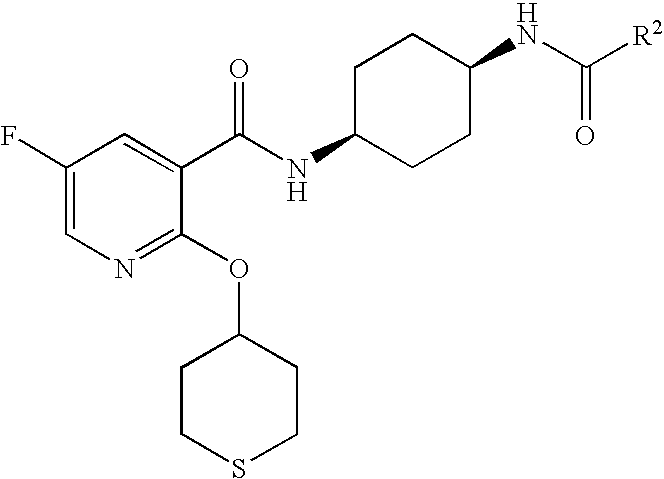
C1CSCCC1OC1=NC=C(F)C=C1C(NC1CCC(NC([R2])=O)CC1)=O
